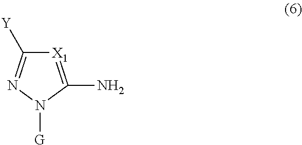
[X1]1=C(N)N([G])N=C1[Y]
